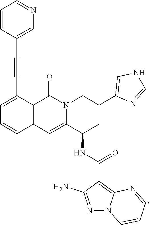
C1=C(C#CC2=CN=CC=C2)C2=C(C=C1)C=C(C(C)NC(C1=C3N(N=C1N)C=CC=N3)=O)N(CCC1=CNC=N1)C2=O
